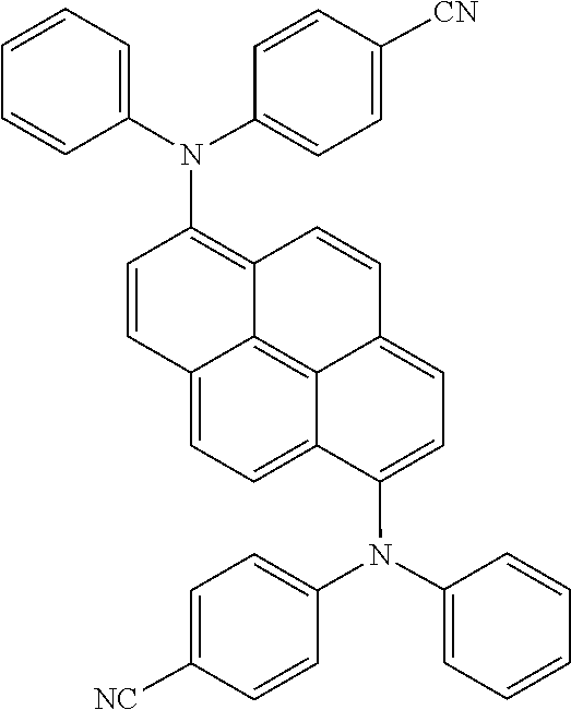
C1=C2C(N(C3=CC=CC=C3)C3=CC=C([NC])C=C3)=CC=C3C=CC4=C(N(C5=CC=CC=C5)C5=CC=C([CN])C=C5)C=CC(=C1)C4=C23
